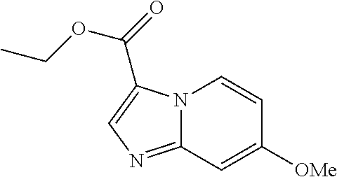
[OMe]C1=CC2=NC=C(C(=O)OCC)N2C=C1
